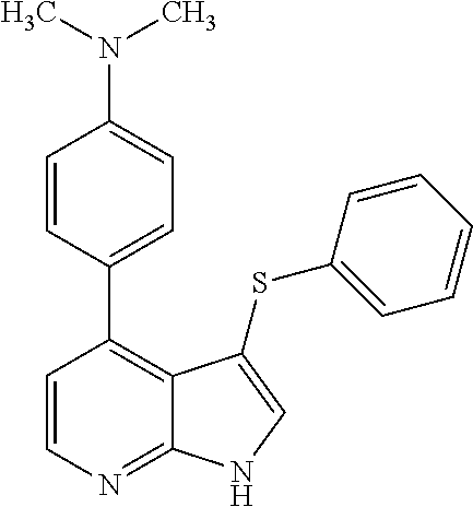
C12=NC=CC(C3=CC=C(N(C)C)C=C3)=C1C(SC1=CC=CC=C1)=CN2
